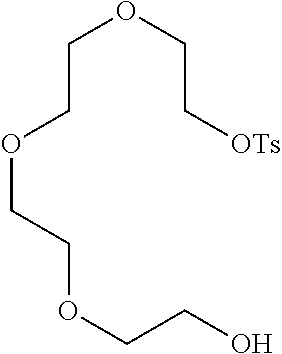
[OTs]CCOCCOCCOCCO
